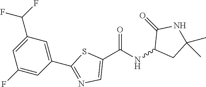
C1(C(NC2CC(C)(C)NC2=O)=O)=CN=C(C2=CC(C(F)F)=CC(F)=C2)S1
